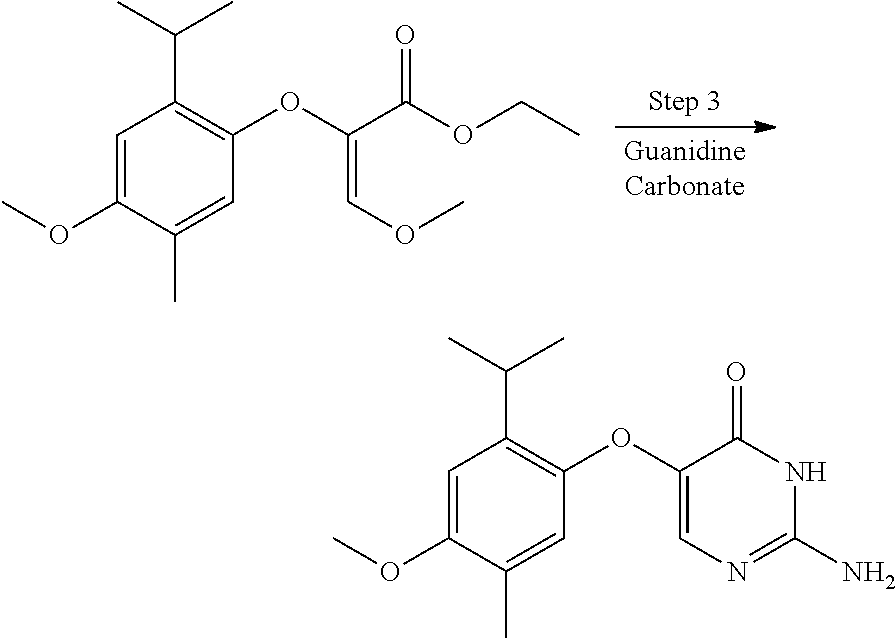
O(CC)C(C(OC1=C(C(C)C)C=C(OC)C(C)=C1)=COC)=O.N1C(=O)C(OC2=C(C(C)C)C=C(OC)C(C)=C2)=CN=C1N
